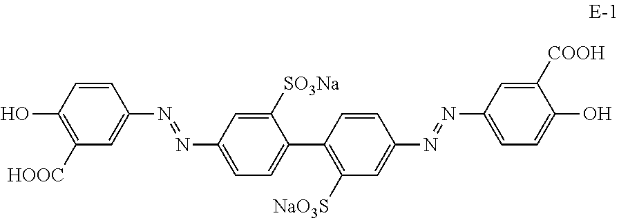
C1=CC(C2=CC=C(N=NC3=CC([HOOC])=C(O)C=C3)C=C2[SO3Na])=C([NaO3S])C=C1N=NC1=CC=C(O)C([COOH])=C1
